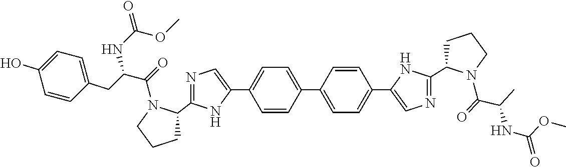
C1=C(C2=CC=C(C3=CN=C(C4CCCN4C(=O)C(NC(=O)OC)C)N3)C=C2)C=CC(C2=CN=C(C3CCCN3C(=O)C(NC(OC)=O)CC3=CC=C(O)C=C3)N2)=C1
